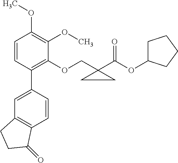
C1=CC(C2=CC3=C(C=C2)C(=O)CC3)=C(OCC2(C(OC3CCCC3)=O)CC2)C(OC)=C1OC
